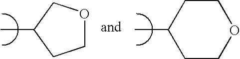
C1CC(C)CCO1.C1OCC(C)C1
